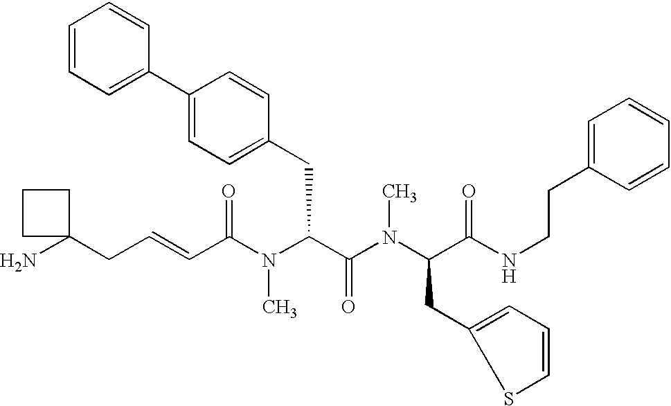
NC1(CC=CC(N(C(C(N(C(C(NCCC2=CC=CC=C2)=O)CC2=CC=CS2)C)=O)CC2=CC=C(C3=CC=CC=C3)C=C2)C)=O)CCC1
